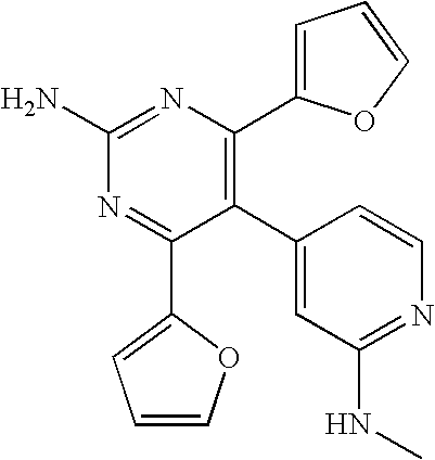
C1(C2=C(C3=CC=CO3)N=C(N)N=C2C2=CC=CO2)=CC(NC)=NC=C1
